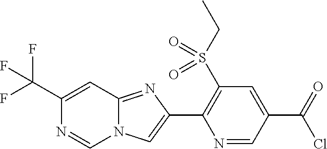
C1(C(F)(F)F)=CC2=NC(C3=C(S(CC)(=O)=O)C=C(C(Cl)=O)C=N3)=CN2C=N1
